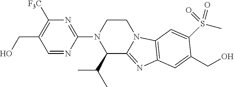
C(O)C1=C([F3C])N=C(N2C(C(C)C)C3=NC4=C(N3CC2)C=C(S(C)(=O)=O)C(CO)=C4)N=C1
